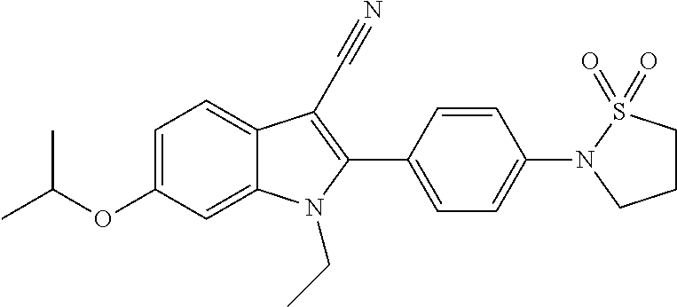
C1=C2C(=CC=C1OC(C)C)C(C#N)=C(C1=CC=C(N3CCCS3(=O)=O)C=C1)N2CC
